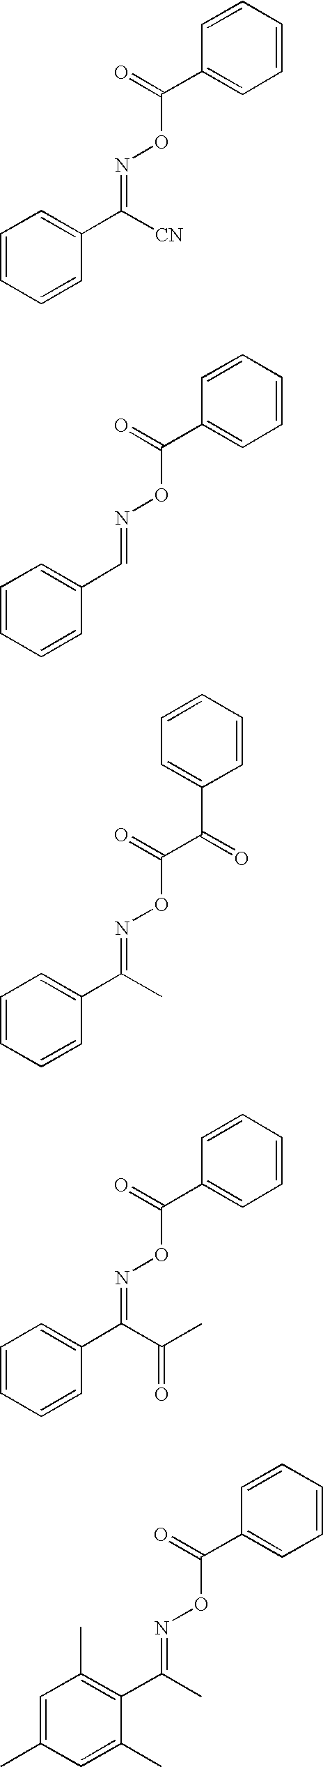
C1=CC=CC(C([CN])=NOC(=O)C2=CC=CC=C2)=C1.C1=CC=CC(C=NOC(=O)C2=CC=CC=C2)=C1.C1=CC=CC(C(=NOC(=O)C(C2=CC=CC=C2)=O)C)=C1.C1=CC=CC(C(=NOC(=O)C2=CC=CC=C2)C(C)=O)=C1.C1=C(C)C=C(C)C(C(=NOC(=O)C2=CC=CC=C2)C)=C1C
